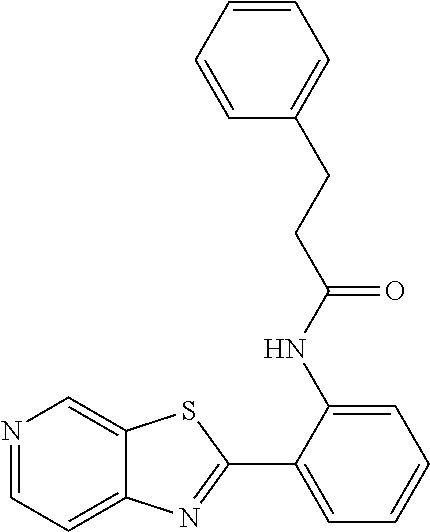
N1=CC=C2C(=C1)SC(C1=CC=CC=C1NC(CCC1=CC=CC=C1)=O)=N2
